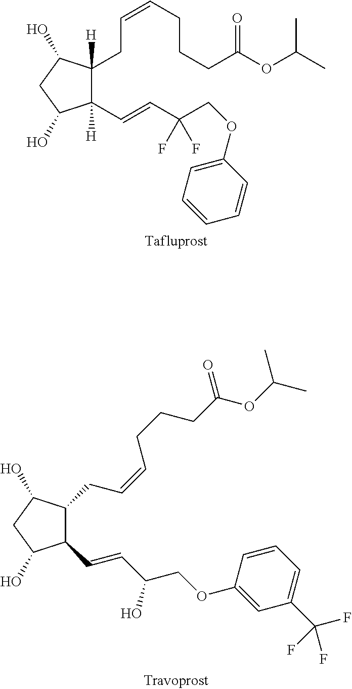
C1(C=CC(COC2=CC=CC=C2)(F)F)([H])C(CC=CCCCC(OC(C)C)=O)([H])C(O)CC1O.C1(O)CC(O)C(C=CC(COC2=CC(C(F)(F)F)=CC=C2)O)C1CC=CCCCC(OC(C)C)=O
